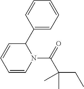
C1(C2C=CC=CN2C(C(CC)(C)C)=O)=CC=CC=C1
